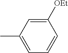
C1([OEt])=CC(C)=CC=C1
